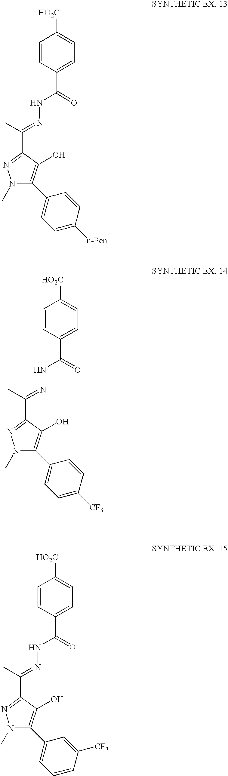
[HO2C]C1=CC=C(C(NN=C(C)C2=NN(C)C(C3=CC=C([n-Pen])C=C3)=C2O)=O)C=C1.[HO2C]C1=CC=C(C(NN=C(C)C2=NN(C)C(C3=CC=C([CF3])C=C3)=C2O)=O)C=C1.[HO2C]C1=CC=C(C(NN=C(C)C2=NN(C)C(C3=CC=CC([CF3])=C3)=C2O)=O)C=C1
